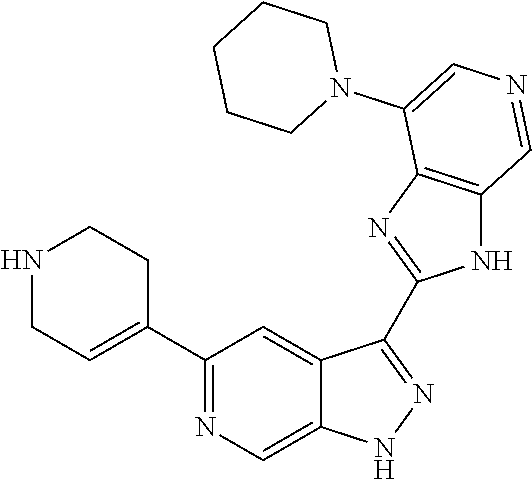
C1(C2=CCNCC2)=NC=C2C(=C1)C(C1=NC3=C(N1)C=NC=C3N1CCCCC1)=NN2
